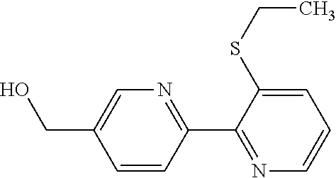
C1=CC(C2=NC=CC=C2SCC)=NC=C1CO
